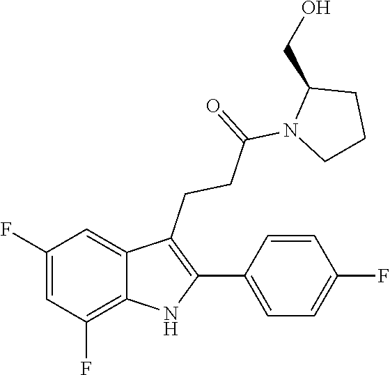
C1(CCC(=O)N2CCCC2CO)=C(C2=CC=C(F)C=C2)NC2=C(F)C=C(F)C=C12
